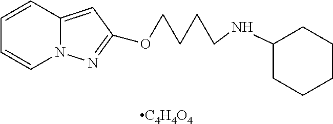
C1=CC2=CC(OCCCCNC3CCCCC3)=NN2C=C1.[C4H4O4]
